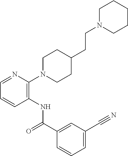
C1=NC(N2CCC(CCN3CCCCC3)CC2)=C(NC(C2=CC(C#N)=CC=C2)=O)C=C1
